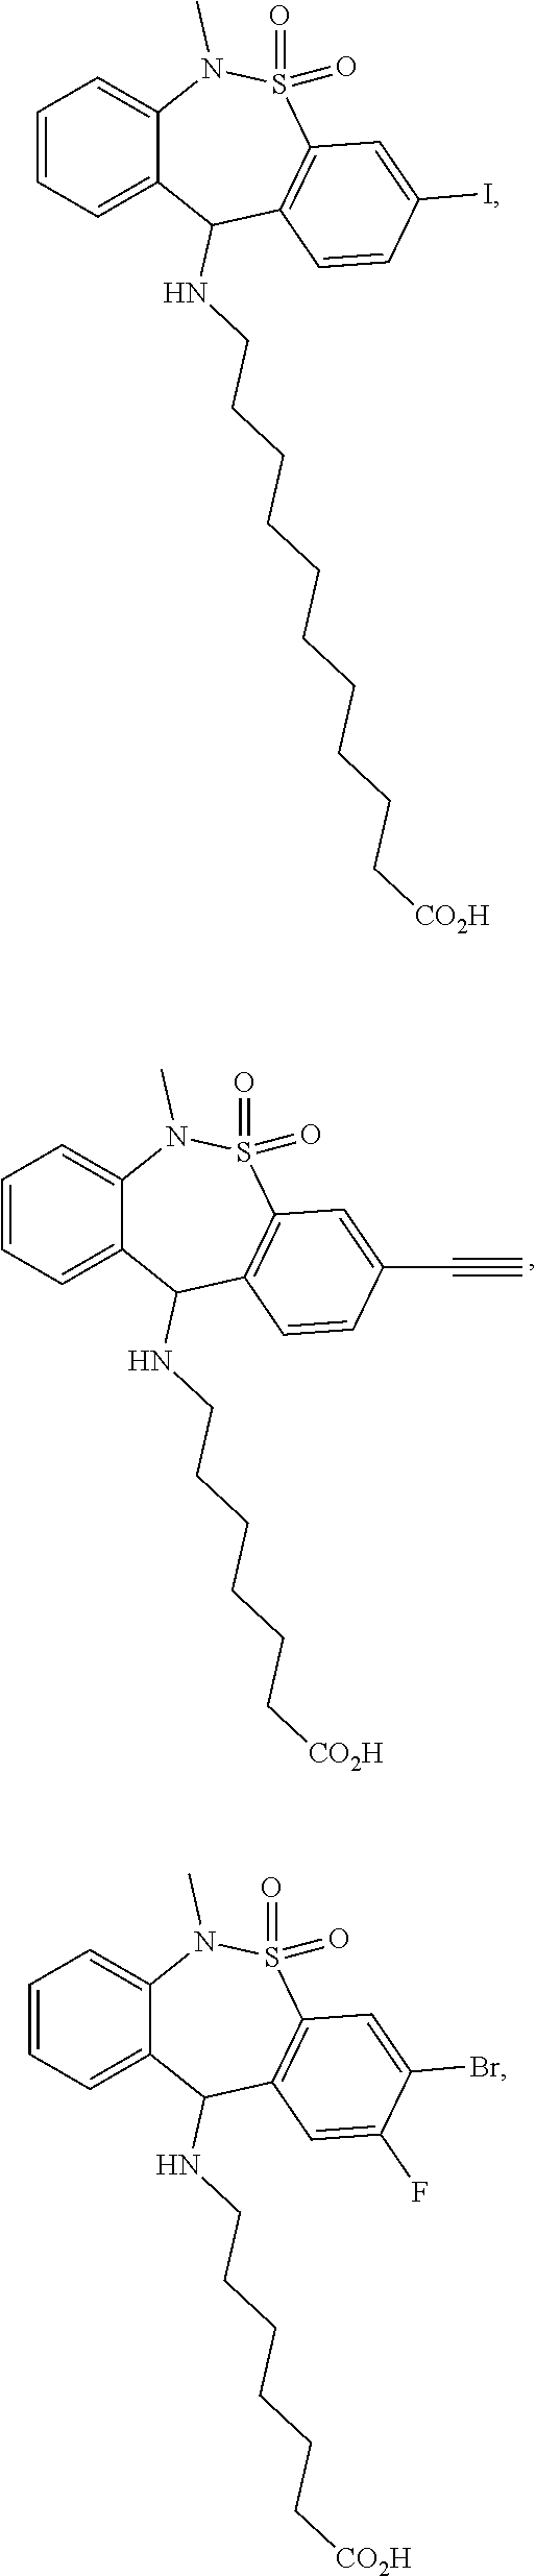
C1=CC=C2C(=C1)N(C)S(=O)(=O)C1=C(C2NCCCCCC[CO2H])C=CC(C#C)=C1.C1=CC=C2C(=C1)N(C)S(=O)(=O)C1=C(C2NCCCCCCCCCC[CO2H])C=CC(I)=C1.C1=CC=C2C(=C1)N(C)S(=O)(=O)C1=C(C2NCCCCCC[CO2H])C=C(F)C(Br)=C1
